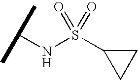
C(NS(=O)(=O)C1CC1)(C)C
